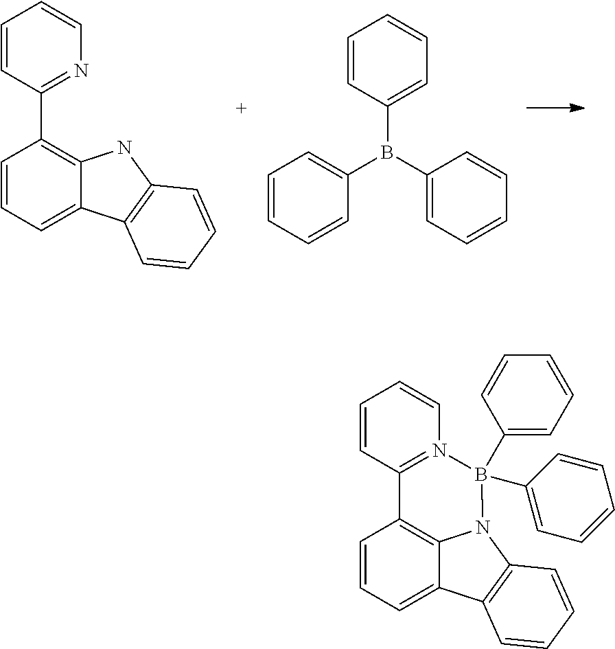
C1=CC(C2=C3C(=CC=C2)C2=C(N3)C=CC=C2)=NC=C1.C1=CC(B(C2=CC=CC=C2)C2=CC=CC=C2)=CC=C1.C1=CC2=N(C=C1)B(C1=CC=CC=C1)(C1=CC=CC=C1)N1C3=C2C=CC=C3C2=C1C=CC=C2
